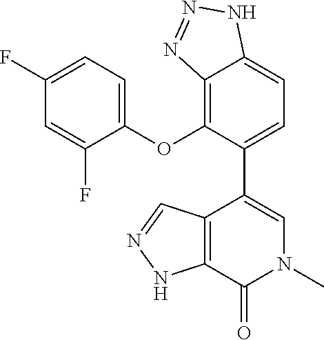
C12=C(OC3=CC=C(F)C=C3F)C(C3=CN(C)C(=O)C4=C3C=NN4)=CC=C1NN=N2
